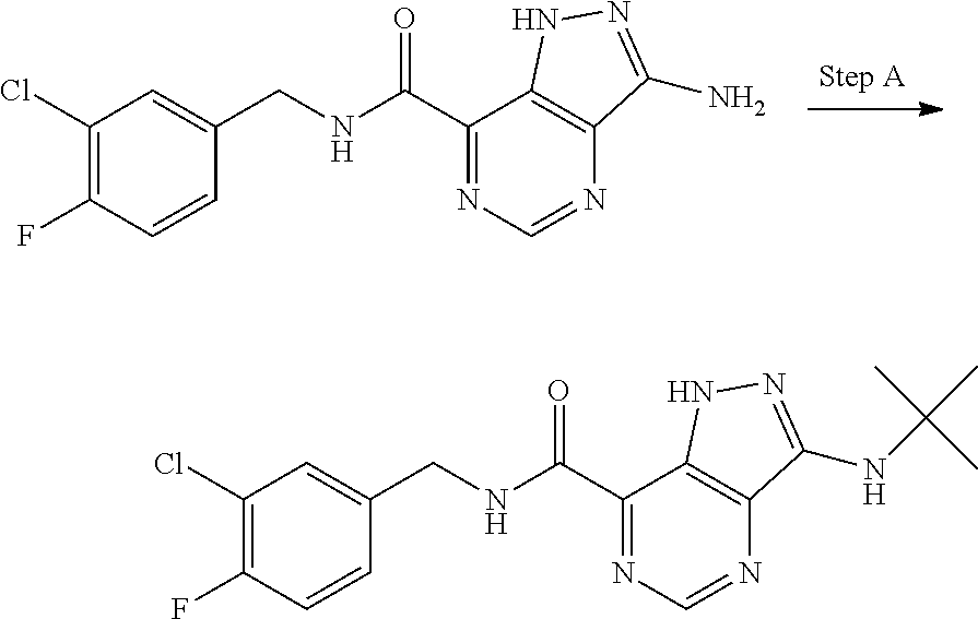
C1(C(NCC2=CC(Cl)=C(F)C=C2)=O)=NC=NC2=C1NN=C2N.C1(C(NCC2=CC(Cl)=C(F)C=C2)=O)=NC=NC2=C1NN=C2NC(C)(C)C
